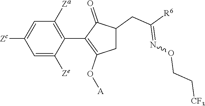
C1=C([Ze])C(C2=C(O[A])CC(CC([R6])=NOCC[CF3])C2=O)=C([Za])C=C1[Zc]
